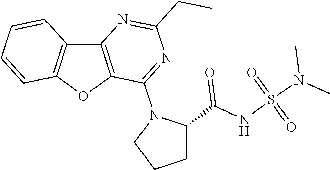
C12=C(OC3=C1C=CC=C3)C(N1CCCC1C(NS(N(C)C)(=O)=O)=O)=NC(CC)=N2
